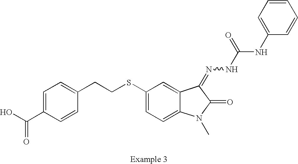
C1=C(C(O)=O)C=CC(CCSC2=CC=C3C(=C2)C(=NNC(NC2=CC=CC=C2)=O)C(=O)N3C)=C1
